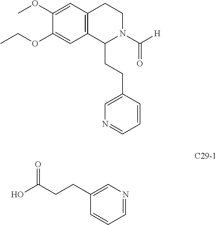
C12=C(C=C(OC)C(OCC)=C1)CCN(C([H])=O)C2CCC1=CN=CC=C1.C1=NC=C(CCC(O)=O)C=C1
